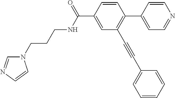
N(C(C1=CC(C#CC2=CC=CC=C2)=C(C2=CC=NC=C2)C=C1)=O)CCCN1C=NC=C1
